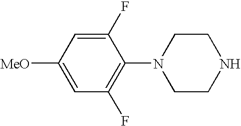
C1=C([MeO])C=C(F)C(N2CCNCC2)=C1F
